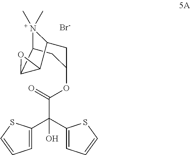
[Br-].C12C3OC3C(N1(C)C)CC(OC(C(C1=CC=CS1)(O)C1=CC=CS1)=O)C2
